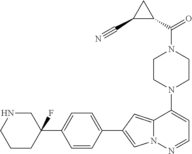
N1(C2=CC=NN3C2=CC(C2=CC=C(C4(F)CNCCC4)C=C2)=C3)CCN(C(=O)C2CC2C#N)CC1
